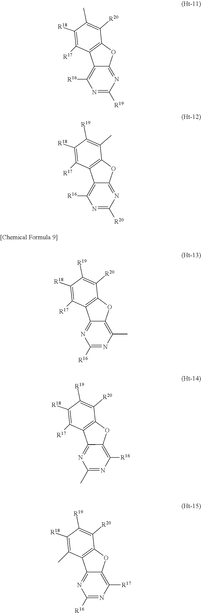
C1([R18])=C([R17])C2=C(C([R20])=C1C)OC1=NC([R19])=NC([R16])=C21.C1([R18])=C([R17])C2=C(C(C)=C1[R19])OC1=NC([R20])=NC([R16])=C21.C1([R18])=C([R17])C2=C(C([R20])=C1[R19])OC1=C(C)N=C([R16])N=C21.C1([R18])=C([R17])C2=C(C([R20])=C1[R19])OC1=C([R16])N=C(C)N=C21.C1([R18])=C(C)C2=C(C([R20])=C1[R19])OC1=C([R17])N=C([R16])N=C21
